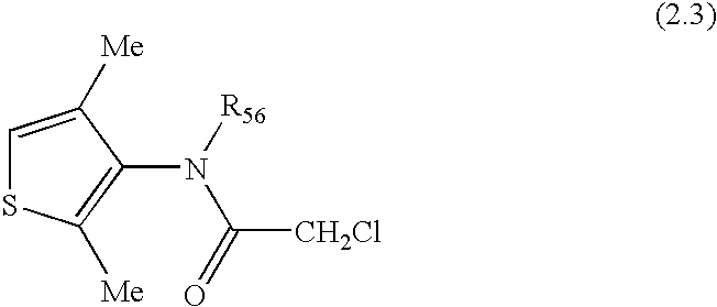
C1=C([Me])C(N(C([CH2Cl])=O)[R56])=C([Me])S1
